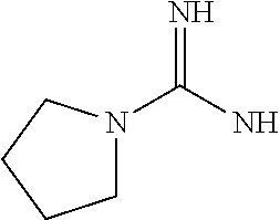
N1(C(N)=N)CCCC1
